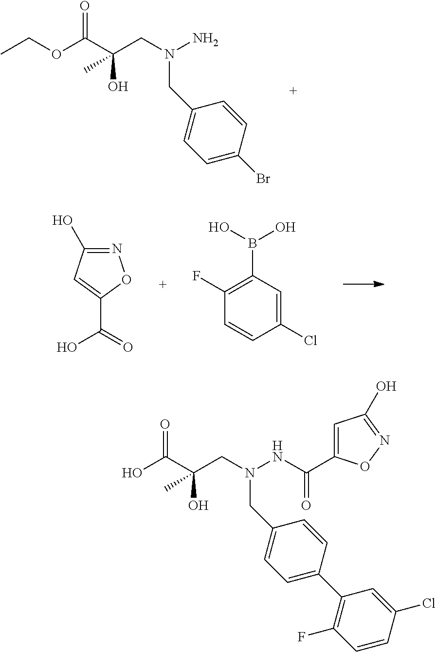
C(O)(C(O)=O)(C)CN(NC(C1=CC(O)=NO1)=O)CC1=CC=C(C2=C(F)C=CC(Cl)=C2)C=C1.N1=C(O)C=C(C(O)=O)O1.C1(Cl)=CC(B(O)O)=C(F)C=C1.C(O)(C(OCC)=O)(C)CN(N)CC1=CC=C(Br)C=C1
